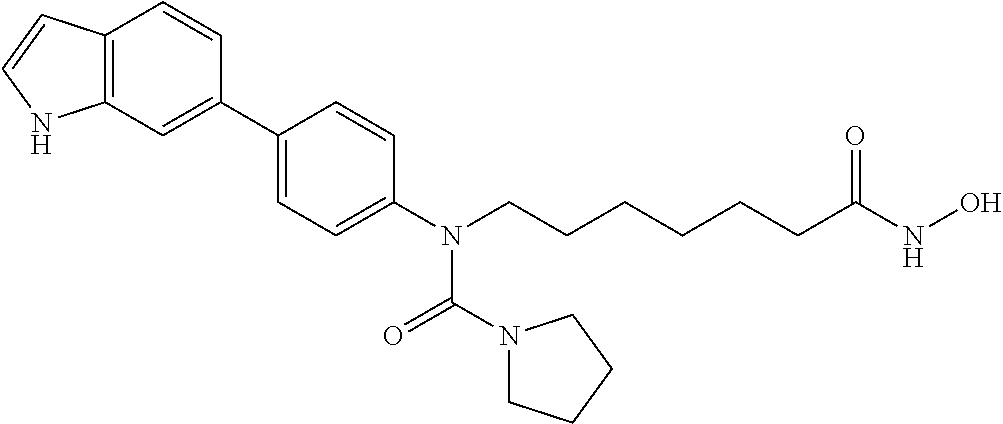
C12=C(C=C(C3=CC=C(N(CCCCCCC(NO)=O)C(N4CCCC4)=O)C=C3)C=C1)NC=C2
